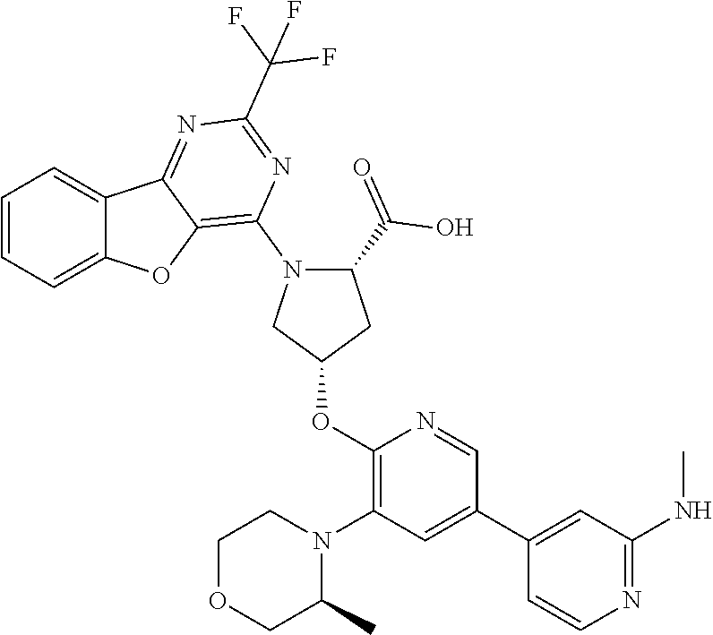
C1=CC=C2C(=C1)C1=NC(C(F)(F)F)=NC(N3C(C(O)=O)CC(OC4=C(N5CCOCC5C)C=C(C5=CC(NC)=NC=C5)C=N4)C3)=C1O2
